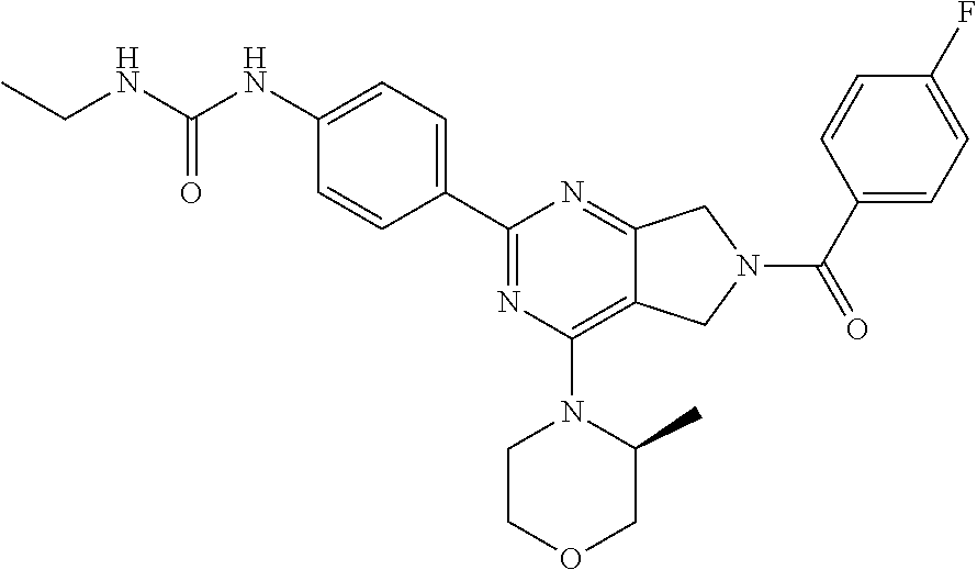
C(NC(NC1=CC=C(C2=NC(N3CCOCC3C)=C3C(=N2)CN(C(C2=CC=C(F)C=C2)=O)C3)C=C1)=O)C
